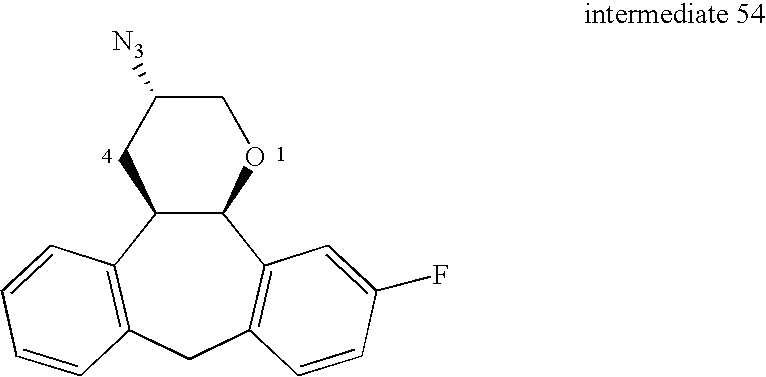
C12C(C3=C(CC4=C1C=CC=C4)C=CC(F)=C3)OCC([N3])C2
